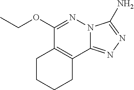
N12C(=NN=C1N)C1=C(C(OCC)=N2)CCCC1
